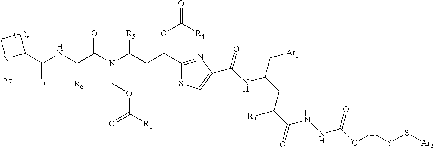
O=C(N(C(CC(C1=NC(C(NC(CC(C(=O)NNC(O[L]SS[Ar2])=O)[R3])C[Ar1])=O)=CS1)OC(=O)[R4])[R5])COC([R2])=O)C(NC(C1CCN1[R7])=O)[R6]
